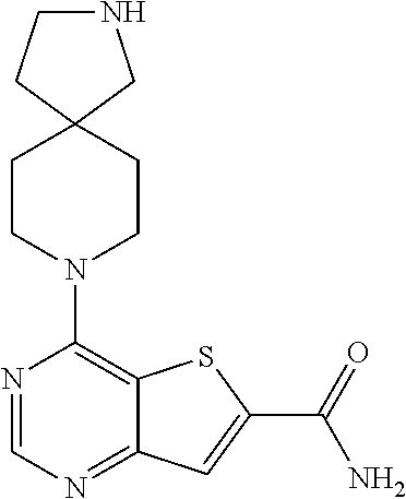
N1=CN=C2C(=C1N1CCC3(CC1)CNCC3)SC(C(=O)N)=C2
